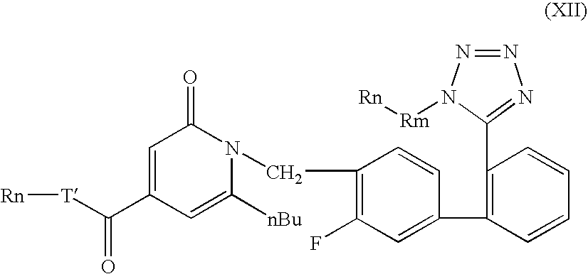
C([T][Rn])(C1=CC(=O)N(CC2=C(F)C=C(C3=C(C4=NN=NN4[Rm][Rn])C=CC=C3)C=C2)C([nBu])=C1)=O
